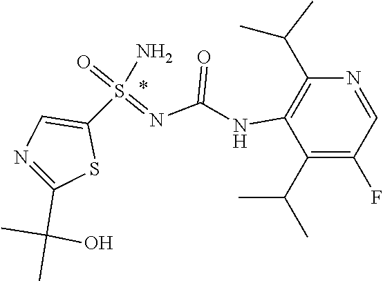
C1(C(C)C)=C(F)C=NC(C(C)C)=C1NC(N=S(=O)(N)C1=CN=C(C(C)(C)O)S1)=O
